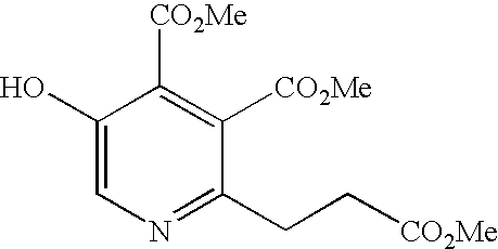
C1(O)=CN=C(CC[CO2Me])C([CO2Me])=C1[CO2Me]
